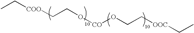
CC[COO]CCO[CO]OCC[OOC]CC
